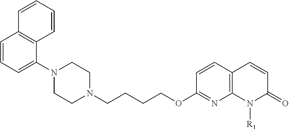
C12=C(N=C(OCCCCN3CCN(C4=CC=CC5=C4C=CC=C5)CC3)C=C1)N([R1])C(=O)C=C2
